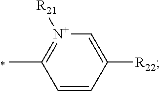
C1=C([R22])C=CC(C)=[N+]1[R21]
